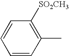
C1=CC(C)=C([SO2CH3])C=C1
